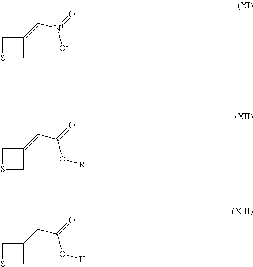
C1SCC1=C[N+](=O)[O-].C1SCC1=CC(=O)O[R].C1SCC1CC(=O)O[H]
